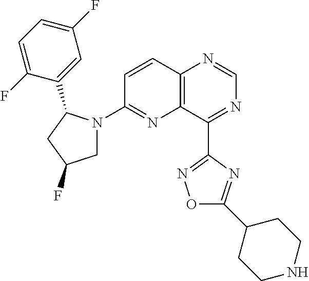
C12=C(C(C3=NOC(C4CCNCC4)=N3)=NC=N1)N=C(N1CC(F)CC1C1=CC(F)=CC=C1F)C=C2
